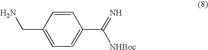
C1(CN)=CC=C(C([NHBoc])=N)C=C1
